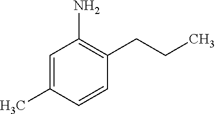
NC1=C(CCC)C=CC(C)=C1
